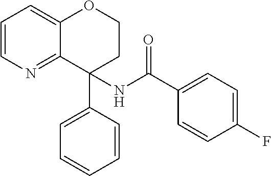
C1=CN=C2C(=C1)OCCC2(NC(C1=CC=C(F)C=C1)=O)C1=CC=CC=C1
